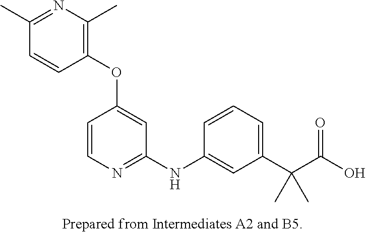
C1(OC2=CC(NC3=CC(C(C(O)=O)(C)C)=CC=C3)=NC=C2)=C(C)N=C(C)C=C1
